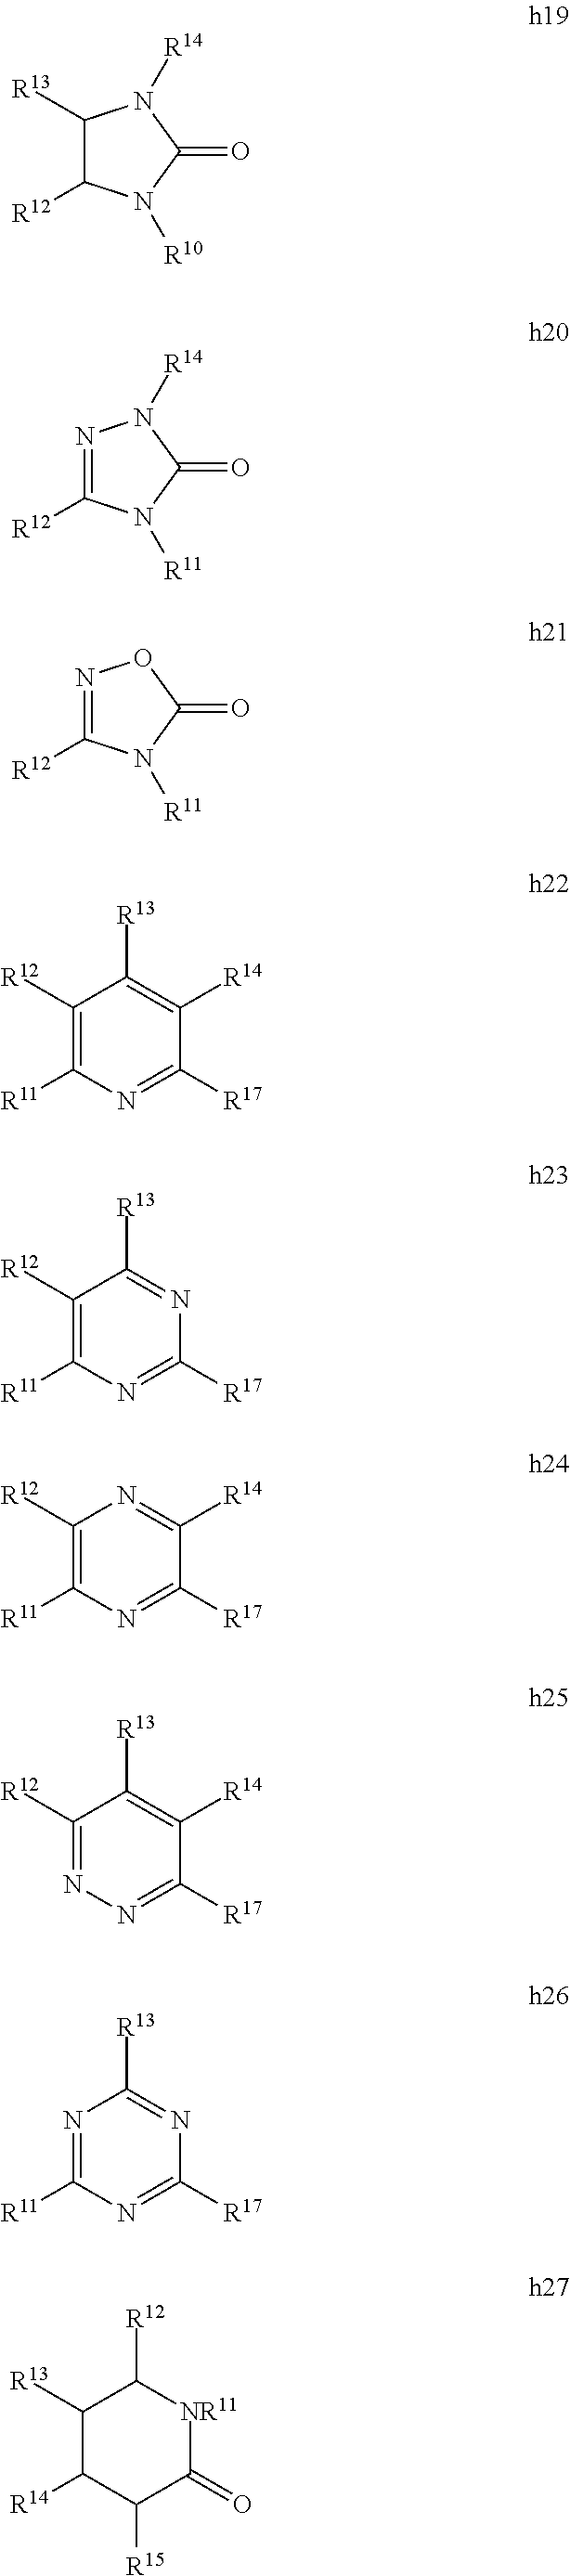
C1([R13])C([R12])N([R10])C(=O)N1[R14].N1=C([R12])N([R11])C(=O)N1[R14].N1=C([R12])N([R11])C(=O)O1.C1([R12])=C([R11])N=C([R17])C([R14])=C1[R13].C1([R12])=C([R11])N=C([R17])N=C1[R13].C1([R12])=C([R11])N=C([R17])C([R14])=N1.C1([R12])=NN=C([R17])C([R14])=C1[R13].N1=C([R11])N=C([R17])N=C1[R13].C1([R13])C([R14])C([R15])C(=O)[NR11]C1[R12]
